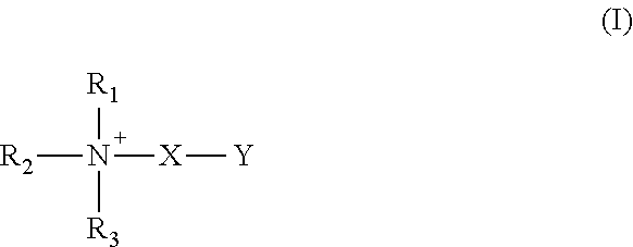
[R2][N+]([X][Y])([R1])[R3]
